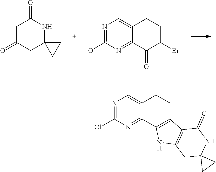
C1C(=O)CC2(NC1=O)CC2.N1=C(O)N=C2C(=C1)CCC(Br)C2=O.N1=C(Cl)N=C2C(=C1)CCC1=C2NC2=C1C(=O)NC1(C2)CC1
